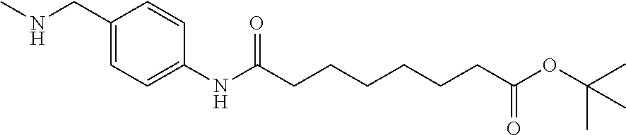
C1=C(NC(CCCCCCC(OC(C)(C)C)=O)=O)C=CC(CNC)=C1
